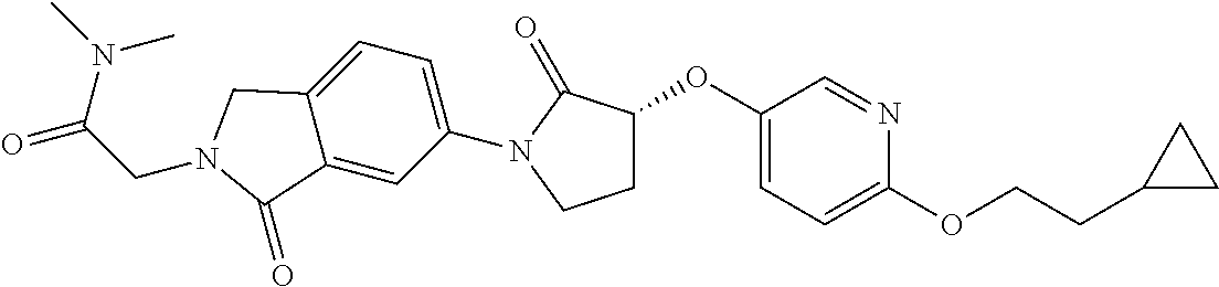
C1(OC2CCN(C3=CC=C4C(=C3)C(=O)N(CC(N(C)C)=O)C4)C2=O)=CC=C(OCCC2CC2)N=C1
